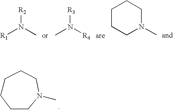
[R1]N(C)[R2].CN([R4])[R3].C1CCN(C)CC1.C1CCCN(C)CC1
